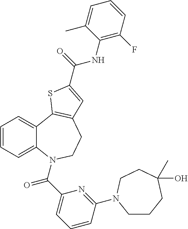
C1=CC=C2C(=C1)C1=C(CCN2C(C2=CC=CC(N3CCCC(O)(C)CC3)=N2)=O)C=C(C(=O)NC2=C(F)C=CC=C2C)S1
